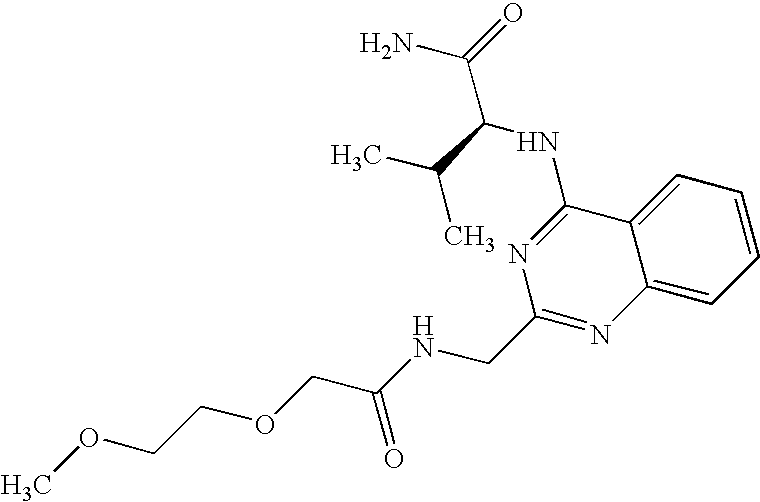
C12=CC=CC=C1C(NC(C(N)=O)C(C)C)=NC(CNC(COCCOC)=O)=N2
